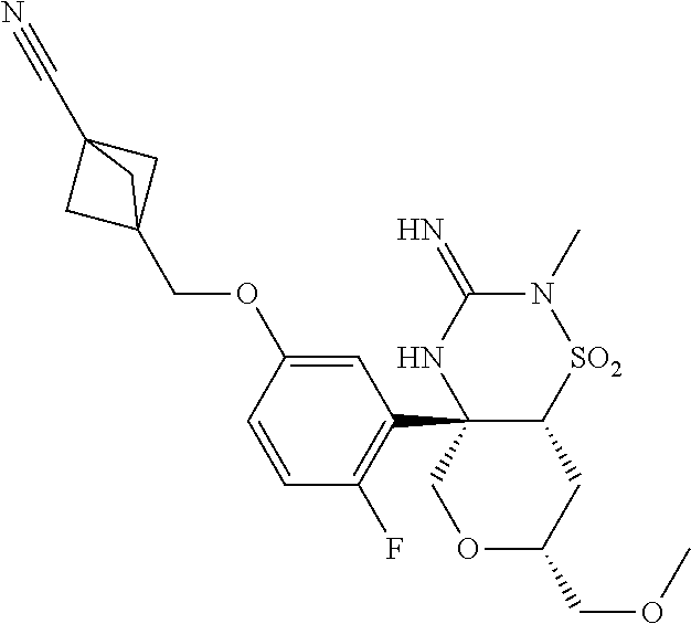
C(C12CC(C#N)(C1)C2)OC1=CC(C23C([SO2]N(C)C(=N)N2)CC(COC)OC3)=C(F)C=C1
